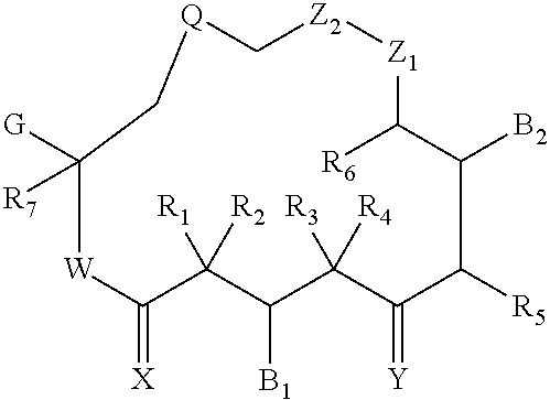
C1(=[X])C([R1])([R2])C([B1])C([R3])([R4])C(=[Y])C([R5])C([B2])C([R6])[Z1][Z2]C[Q]CC([G])([R7])[W]1
